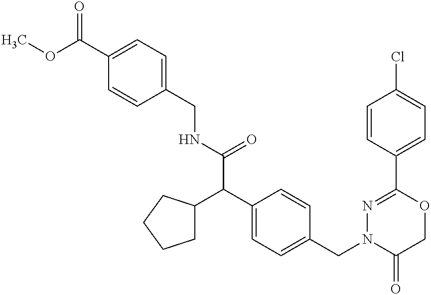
C(NC(C(C1=CC=C(CN2C(=O)COC(C3=CC=C(Cl)C=C3)=N2)C=C1)C1CCCC1)=O)C1=CC=C(C(OC)=O)C=C1
